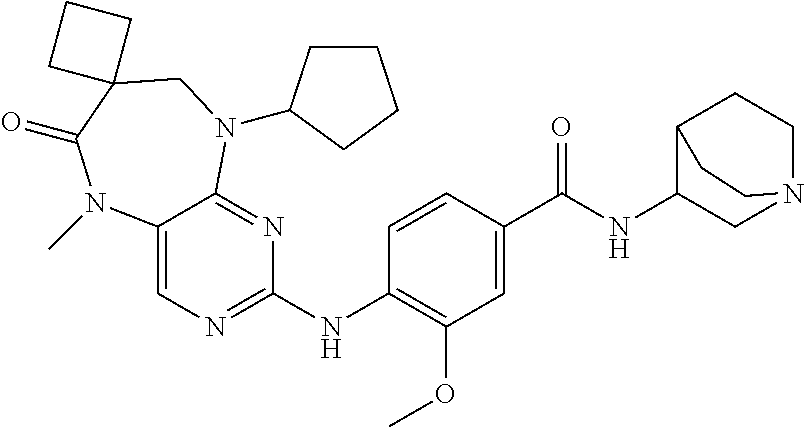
C12=CN=C(NC3=C(OC)C=C(C(NC4C5CCN(C4)CC5)=O)C=C3)N=C1N(C1CCCC1)CC1(C(=O)N2C)CCC1
